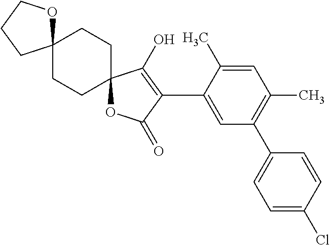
C1=C(C)C(C2=C(O)C3(OC2=O)CCC2(CC3)OCCC2)=CC(C2=CC=C(Cl)C=C2)=C1C
